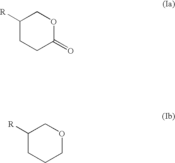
C1([R])CCC(=O)OC1.C1([R])CCCOC1
